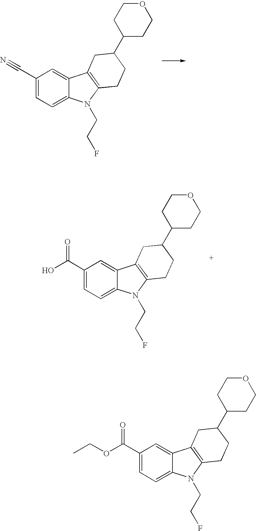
C1(C#N)=CC=C2C(=C1)C1=C(N2CCF)CCC(C2CCOCC2)C1.C1(C(O)=O)=CC=C2C(=C1)C1=C(N2CCF)CCC(C2CCOCC2)C1.C1(C(OCC)=O)=CC=C2C(=C1)C1=C(N2CCF)CCC(C2CCOCC2)C1
